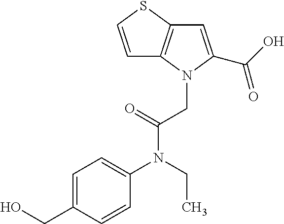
C1=C(CO)C=CC(N(CC)C(CN2C(C(O)=O)=CC3=C2C=CS3)=O)=C1
